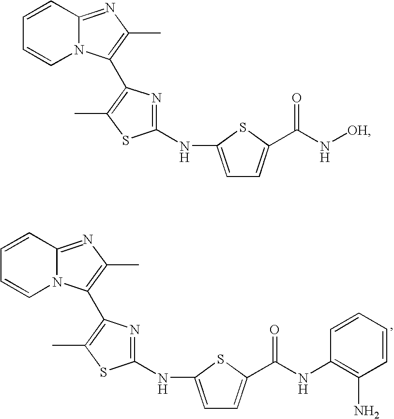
C1=CN2C(=NC(C)=C2C2=C(C)SC(NC3=CC=C(C(N[OH])=O)S3)=N2)C=C1.C1=CN2C(=NC(C)=C2C2=C(C)SC(NC3=CC=C(C(NC4=C(N)C=CC=C4)=O)S3)=N2)C=C1
